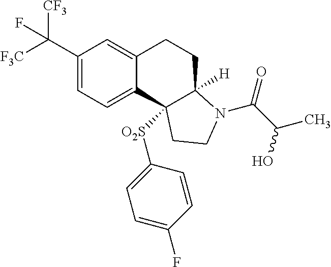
C(C1=CC=C2C(=C1)CCC1([H])C2([O2S]C2=CC=C(F)C=C2)CCN1C(=O)C(C)O)([F3C])([CF3])F
